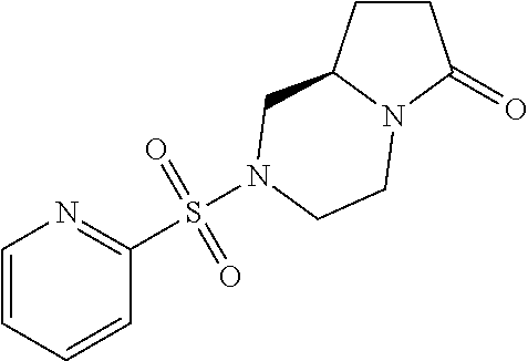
C1CC2N(C1=O)CCN(S(C1=NC=CC=C1)(=O)=O)C2
